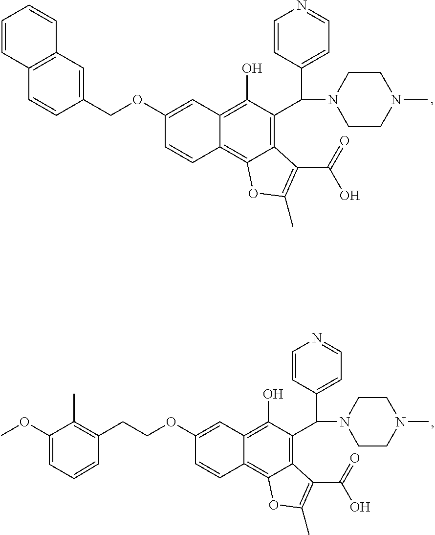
C1(OCC2=CC3=C(C=C2)C=CC=C3)=CC2=C(O)C(C(C3=CC=NC=C3)N3CCN(C)CC3)=C3C(=C2C=C1)OC(C)=C3C(=O)O.C1(OCCC2=C(C)C(OC)=CC=C2)=CC2=C(O)C(C(C3=CC=NC=C3)N3CCN(C)CC3)=C3C(=C2C=C1)OC(C)=C3C(=O)O
